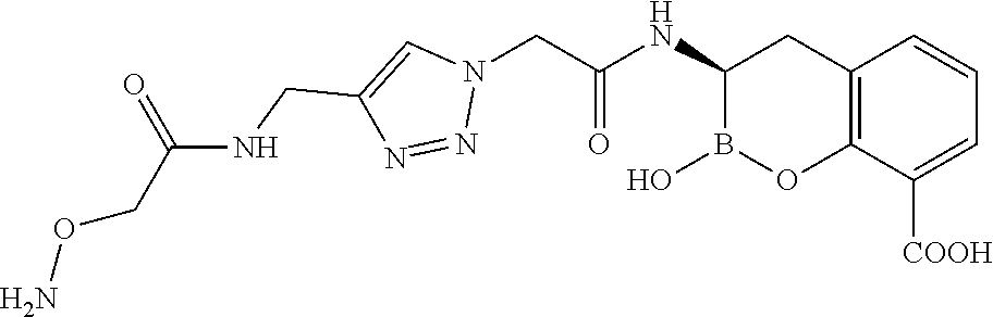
C12=C(C([COOH])=CC=C1)OB(O)C(NC(=O)CN1C=C(CNC(CON)=O)N=N1)C2
